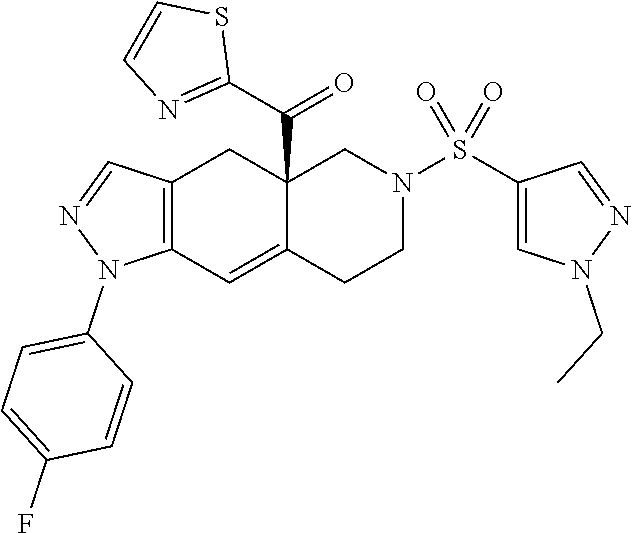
C12(C(C3=NC=CS3)=O)C(=CC3=C(C1)C=NN3C1=CC=C(F)C=C1)CCN(S(C1=CN(CC)N=C1)(=O)=O)C2
